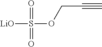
[LiO]S(OCC#C)(=O)=O
